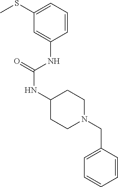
C1(SC)=CC=CC(NC(NC2CCN(CC3=CC=CC=C3)CC2)=O)=C1
